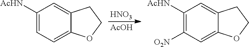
[HNO3].[AcOH].C1([AcHN])=CC=C2C(=C1)CCO2.C1([AcHN])=C([O2N])C=C2C(=C1)CCO2
